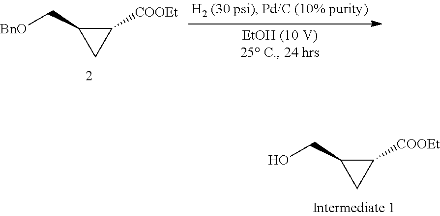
OCC1CC1[COOEt].[BnO]CC1CC1[COOEt]
